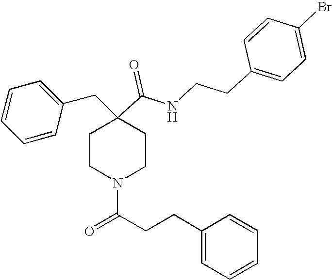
C1=CC=CC(CC2(C(=O)NCCC3=CC=C(Br)C=C3)CCN(C(CCC3=CC=CC=C3)=O)CC2)=C1
